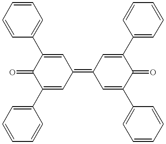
C1(C2=CC=CC=C2)=CC(=C2C=C(C3=CC=CC=C3)C(=O)C(C3=CC=CC=C3)=C2)C=C(C2=CC=CC=C2)C1=O
